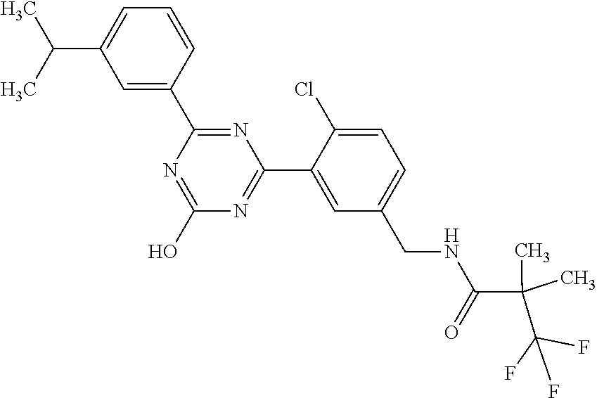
C1(C2=NC(C3=CC(CNC(C(C(F)(F)F)(C)C)=O)=CC=C3Cl)=NC(O)=N2)=CC(C(C)C)=CC=C1
